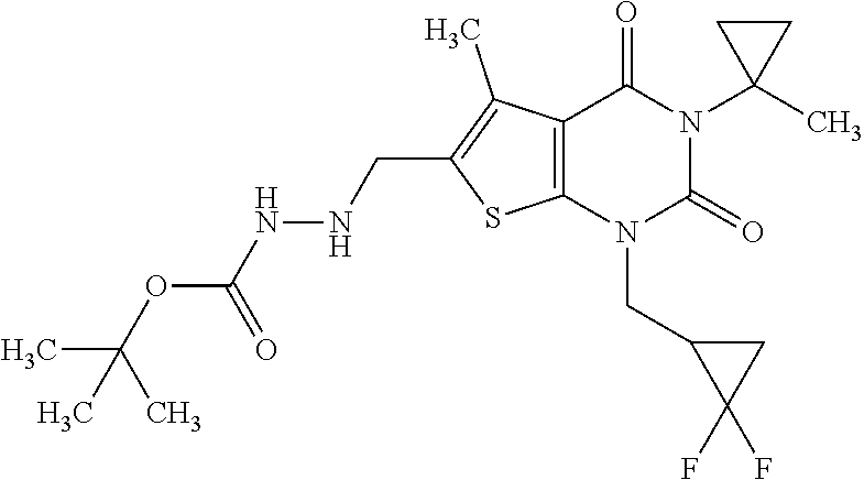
C12=C(N(CC3C(F)(F)C3)C(=O)N(C3(C)CC3)C1=O)SC(CNNC(OC(C)(C)C)=O)=C2C
